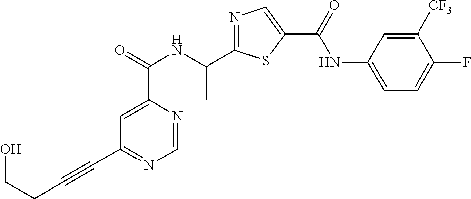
C1=NC(C(=O)NC(C2=NC=C(C(=O)NC3=CC=C(F)C([CF3])=C3)S2)C)=CC(C#CCCO)=N1
